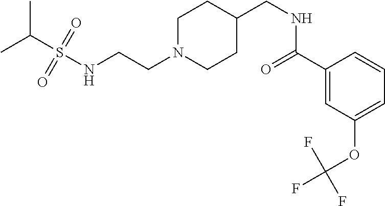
N(CCN1CCC(CNC(C2=CC(OC(F)(F)F)=CC=C2)=O)CC1)S(C(C)C)(=O)=O
